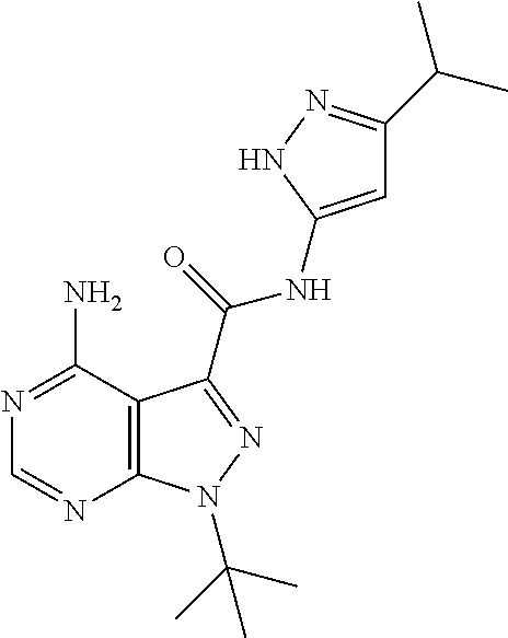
N1=C(N)C2=C(N=C1)N(C(C)(C)C)N=C2C(=O)NC1=CC(C(C)C)=NN1
